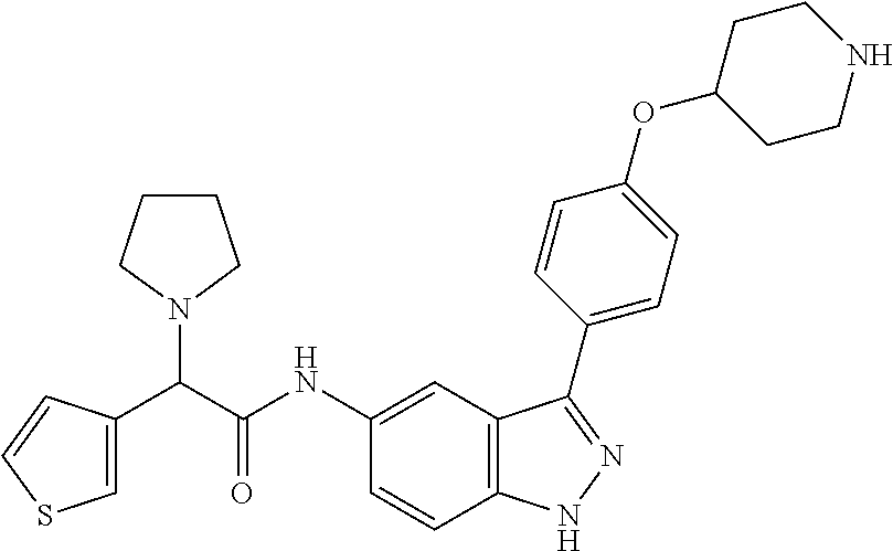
C1=C(C(C(NC2=CC3=C(C=C2)NN=C3C2=CC=C(OC3CCNCC3)C=C2)=O)N2CCCC2)C=CS1
